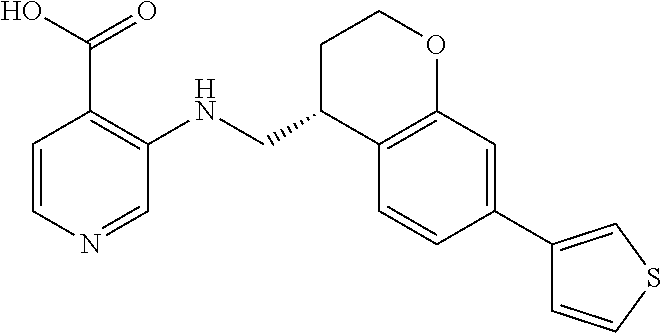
C1=CN=CC(NCC2C3=C(OCC2)C=C(C2=CSC=C2)C=C3)=C1C(O)=O
